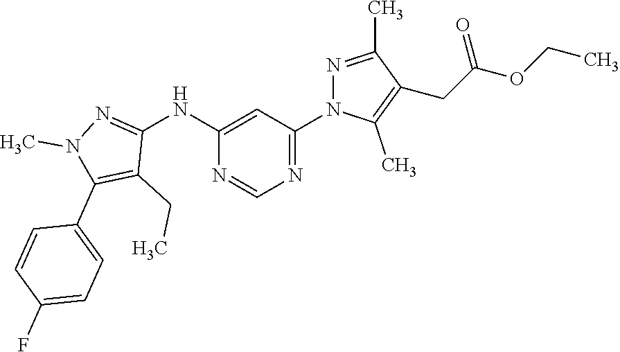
C1(NC2=NN(C)C(C3=CC=C(F)C=C3)=C2CC)=CC(N2N=C(C)C(CC(OCC)=O)=C2C)=NC=N1
